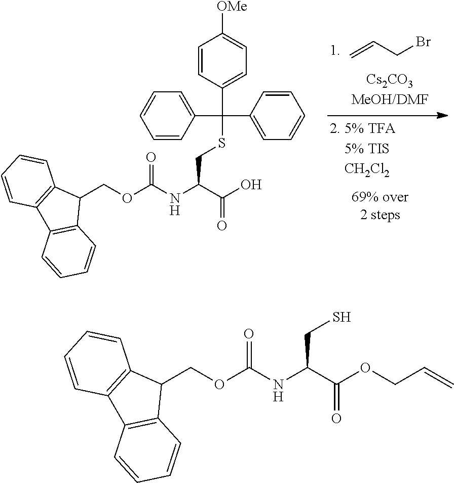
C=CCBr.C1=CC(C(SCC(NC(OCC2C3=C(C4=C2C=CC=C4)C=CC=C3)=O)C(O)=O)(C2=CC=CC=C2)C2=CC=CC=C2)=CC=C1[OMe].C(C(NC(OCC1C2=C(C3=C1C=CC=C3)C=CC=C2)=O)C(OCC=C)=O)S
